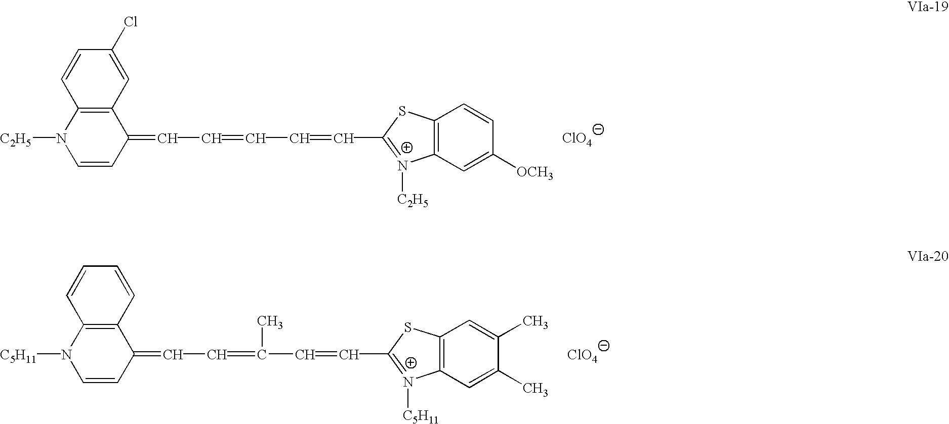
C12=C(C=C(Cl)C=C1)C(=CC=CC=CC1=[N+]([C2H5])C3=C(S1)C=CC([OCH3])=C3)C=CN2[C2H5].[ClO4].C12=C(C=CC=C1)C(=CC=C(C=CC1=[N+]([C5H11])C3=C(S1)C=C(C)C(C)=C3)C)C=CN2[C5H11].[ClO4]
